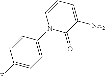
C1(F)=CC=C(N2C(=O)C(N)=CC=C2)C=C1
